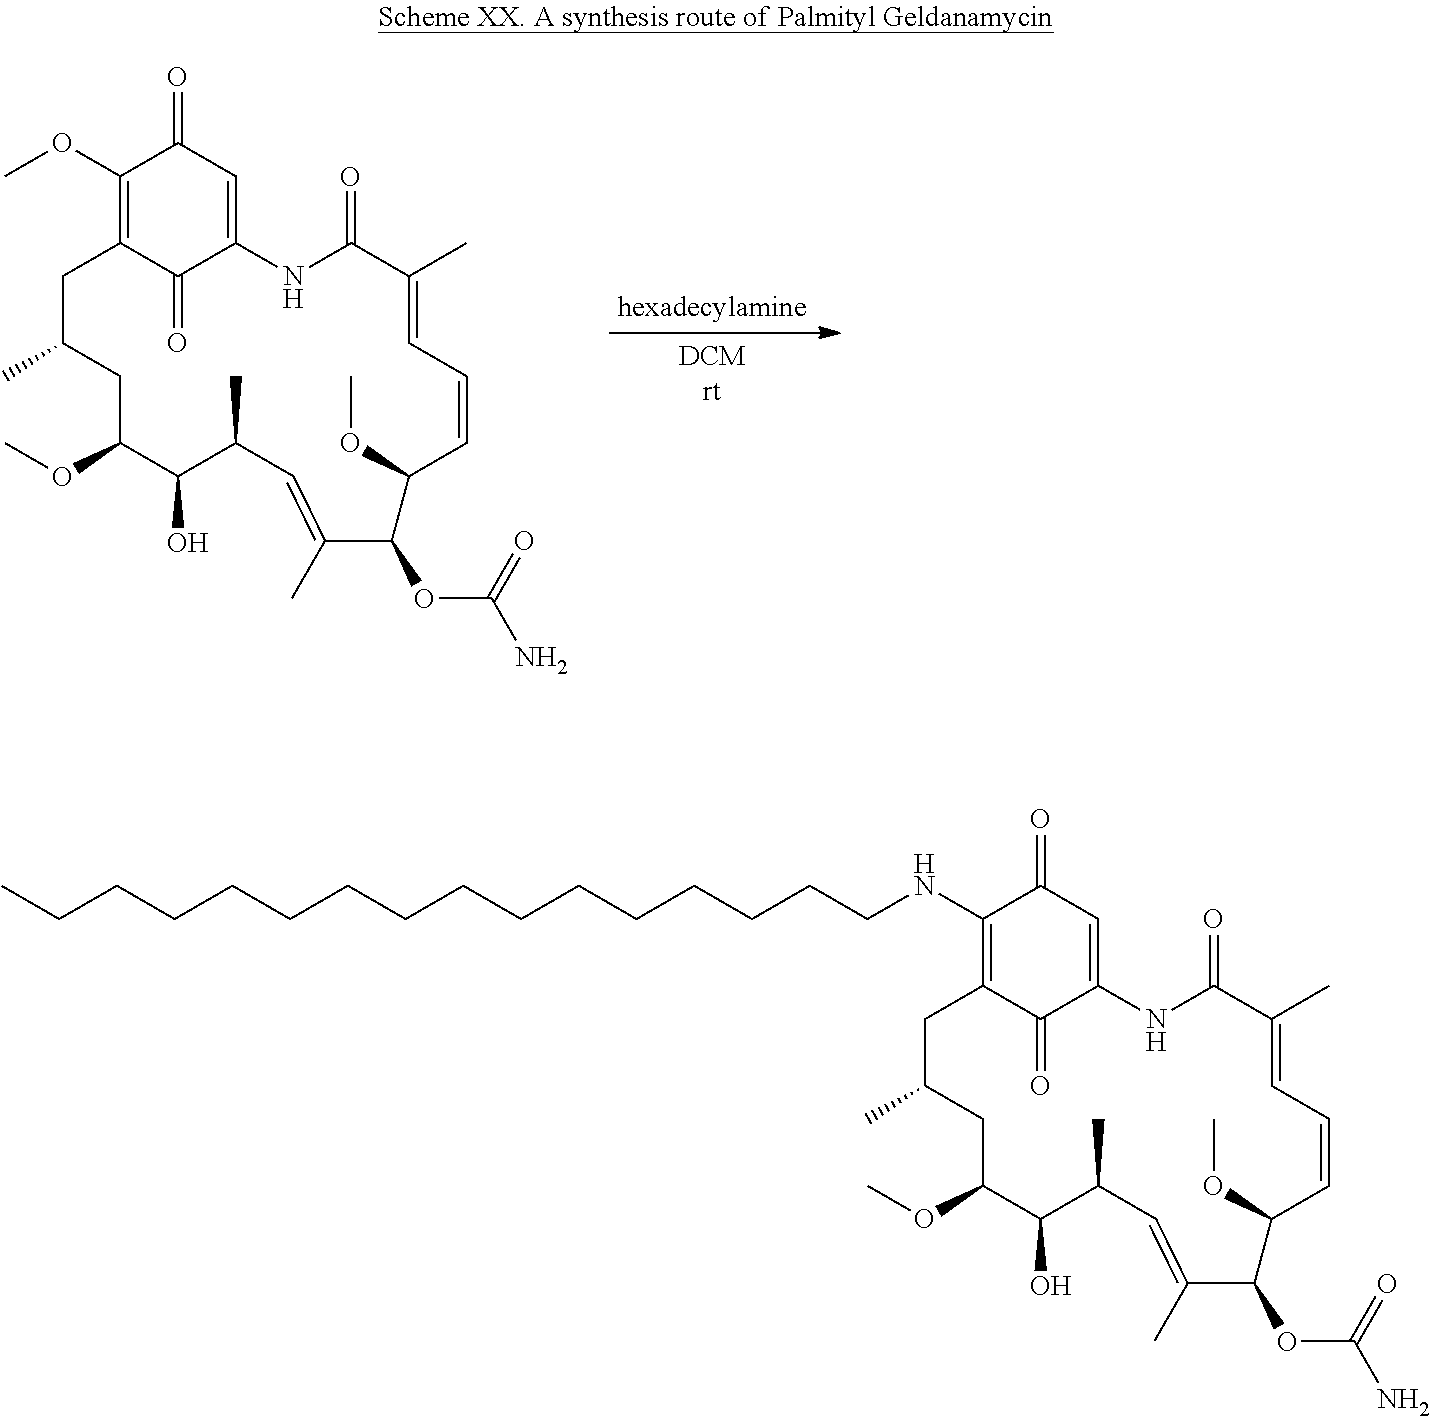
C1(OC)=C2C(=O)C(=CC1=O)NC(=O)C(C)=CC=CC(OC)C(OC(N)=O)C(C)=CC(C)C(O)C(OC)CC(C)C2.C1(NCCCCCCCCCCCCCCCC)=C2C(=O)C(=CC1=O)NC(=O)C(C)=CC=CC(OC)C(OC(N)=O)C(C)=CC(C)C(O)C(OC)CC(C)C2
